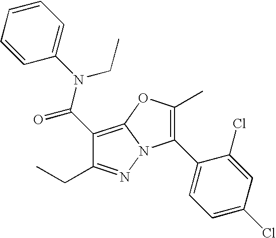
C1(C(N(CC)C2=CC=CC=C2)=O)=C2N(N=C1CC)C(C1=CC=C(Cl)C=C1Cl)=C(C)O2
